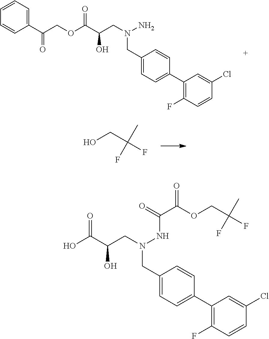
O(C(C(CN(N)CC1=CC=C(C2=C(F)C=CC(Cl)=C2)C=C1)O)=O)CC(C1=CC=CC=C1)=O.C(C(F)(C)F)O.OC(C(CN(NC(C(OCC(F)(C)F)=O)=O)CC1=CC=C(C2=C(F)C=CC(Cl)=C2)C=C1)O)=O
